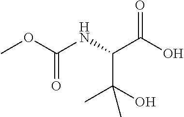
COC(NC(C(O)=O)C(C)(O)C)=O
